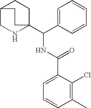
C12CNC(C(NC(=O)C3=CC=CC(C)=C3Cl)C3=CC=CC=C3)(CC1)CC2
